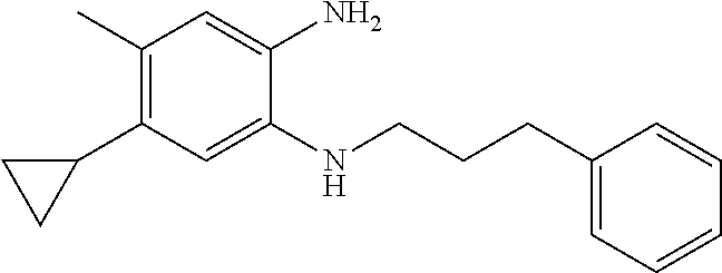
C1(C)=C(C2CC2)C=C(NCCCC2=CC=CC=C2)C(N)=C1
